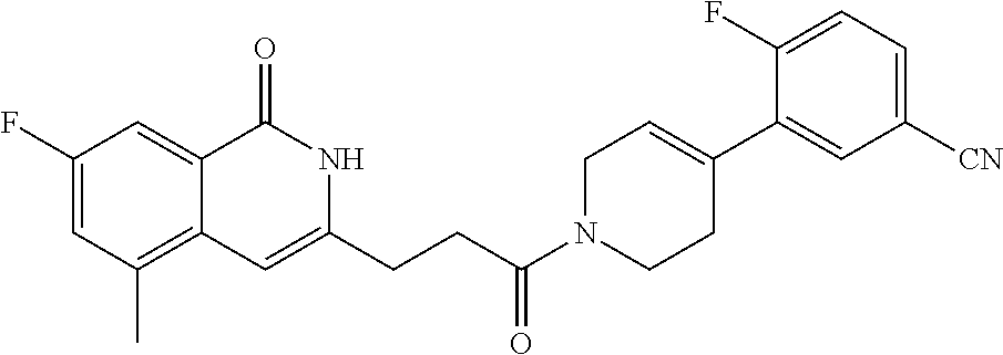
C1(F)=CC(C)=C2C(=C1)C(=O)NC(CCC(N1CCC(C3=CC([CN])=CC=C3F)=CC1)=O)=C2
